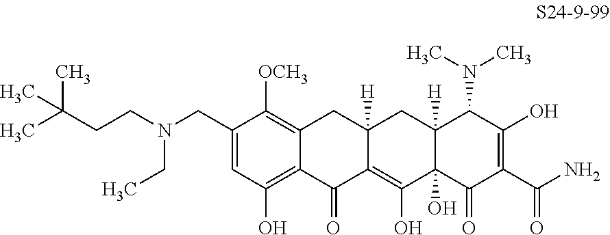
C1(CN(CCC(C)(C)C)CC)=CC(O)=C2C(=C1[OCH3])CC1([H])C(=C(O)C3(O)C([H])(C1)C(N(C)C)C(O)=C(C(N)=O)C3=O)C2=O
